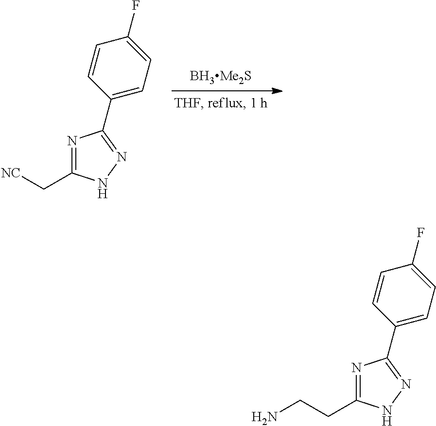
C([NC])C1=NC(C2=CC=C(F)C=C2)=NN1.C(CN)C1=NC(C2=CC=C(F)C=C2)=NN1
